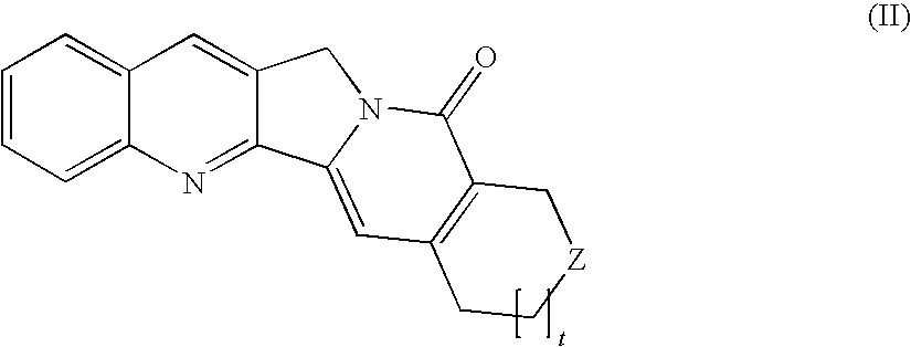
C1=CC=C2C(=C1)C=C1C(=N2)C2=CC3=C(C(=O)N2C1)C[Z]CC3
